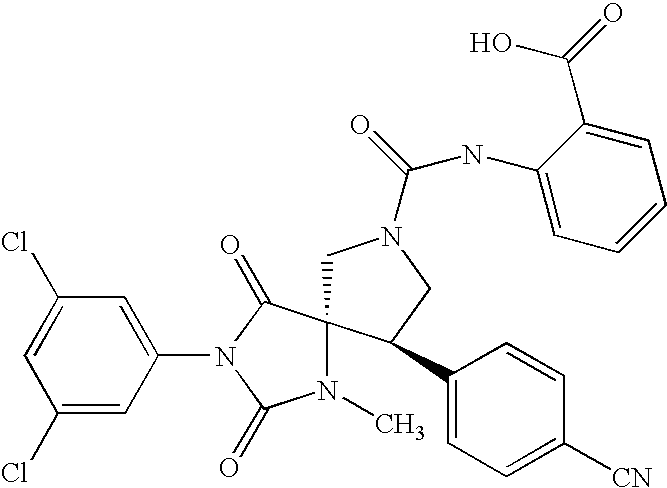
C1N(C(NC2=CC=CC=C2C(=O)O)=O)CC(C2=CC=C([CN])C=C2)C12N(C)C(=O)N(C1=CC(Cl)=CC(Cl)=C1)C2=O
